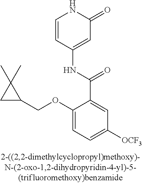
O(C1=CC=C([OCF3])C=C1C(=O)NC1=CC(=O)NC=C1)CC1CC1(C)C
